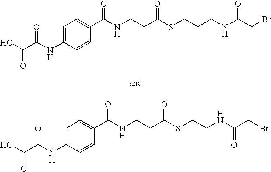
OC(C(NC1=CC=C(C(NCCC(SCCCNC(CBr)=O)=O)=O)C=C1)=O)=O.OC(C(NC1=CC=C(C(NCCC(SCCNC(CBr)=O)=O)=O)C=C1)=O)=O
